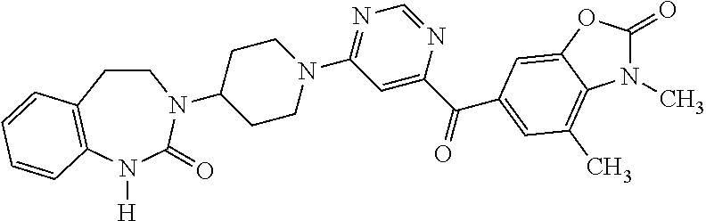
C1CC2=C(C=CC=C2)N([H])C(=O)N1C1CCN(C2=NC=NC(C(=O)C3=CC(C)=C4C(=C3)OC(=O)N4C)=C2)CC1
